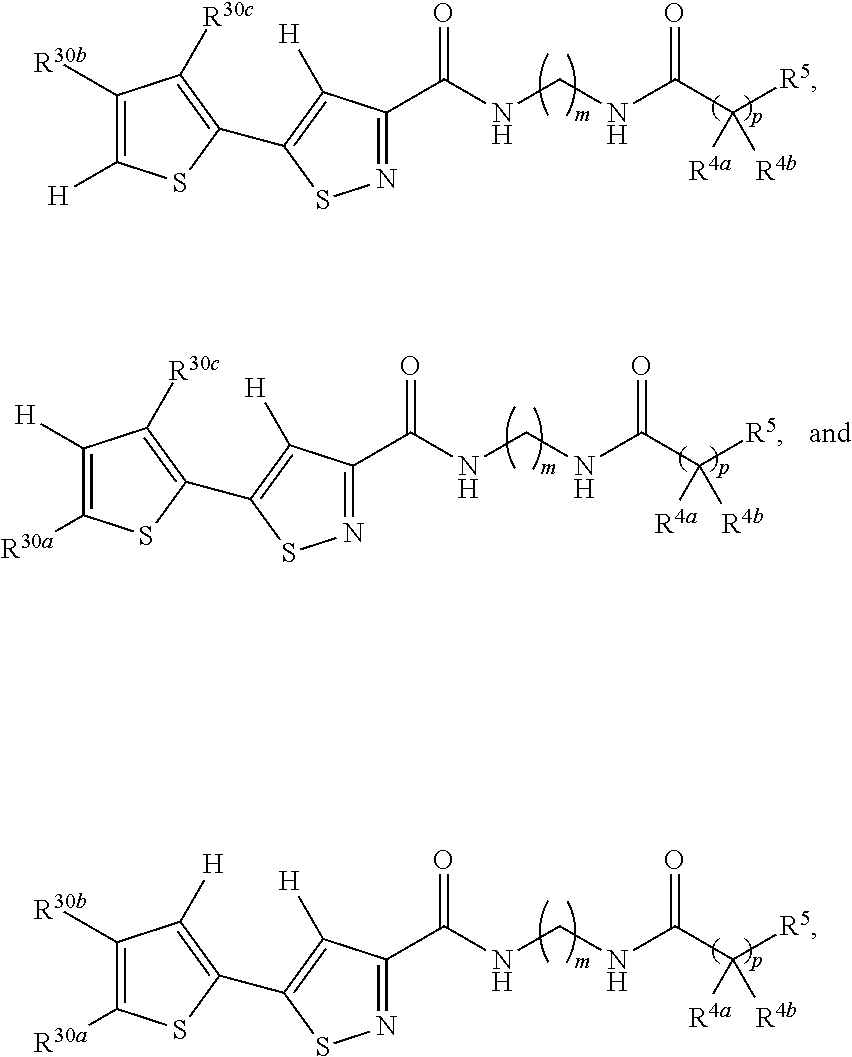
N1=C(C(NCNC(C([R5])([R4a])[R4b])=O)=O)C([H])=C(C2=C([R30c])C([R30b])=C([H])S2)S1.N1=C(C(NCNC(C([R5])([R4a])[R4b])=O)=O)C([H])=C(C2=C([R30c])C([H])=C([R30a])S2)S1.N1=C(C(NCNC(C([R5])([R4a])[R4b])=O)=O)C([H])=C(C2=C([H])C([R30b])=C([R30a])S2)S1
